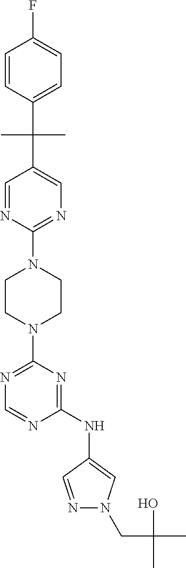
N1=CN=C(N2CCN(C3=NC=C(C(C)(C4=CC=C(F)C=C4)C)C=N3)CC2)N=C1NC1=CN(CC(O)(C)C)N=C1
